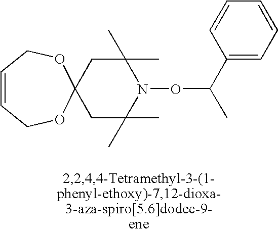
C12(CC(C)(C)N(OC(C)C3=CC=CC=C3)C(C)(C)C1)OCC=CCO2
